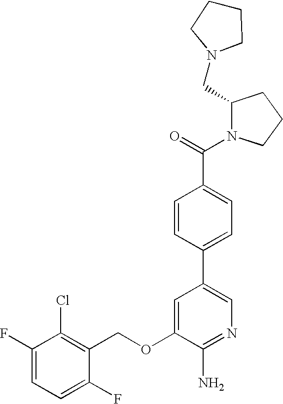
C1(F)=CC=C(F)C(COC2=CC(C3=CC=C(C(=O)N4C(CN5CCCC5)CCC4)C=C3)=CN=C2N)=C1Cl
